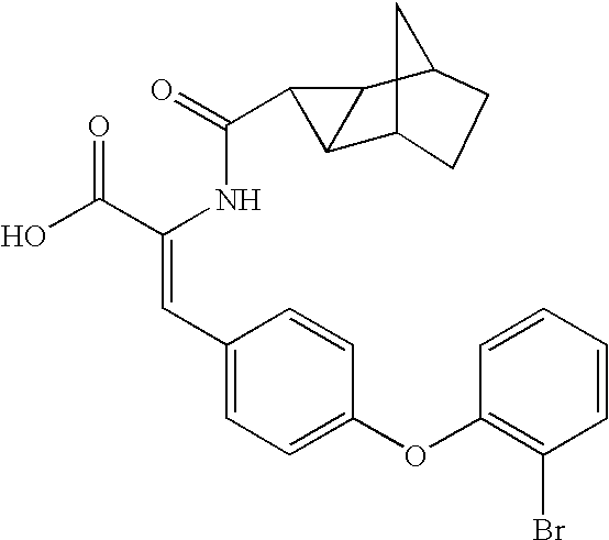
C(=O)(NC(C(O)=O)=CC1=CC=C(OC2=C(Br)C=CC=C2)C=C1)C1C2C3CCC(C12)C3
